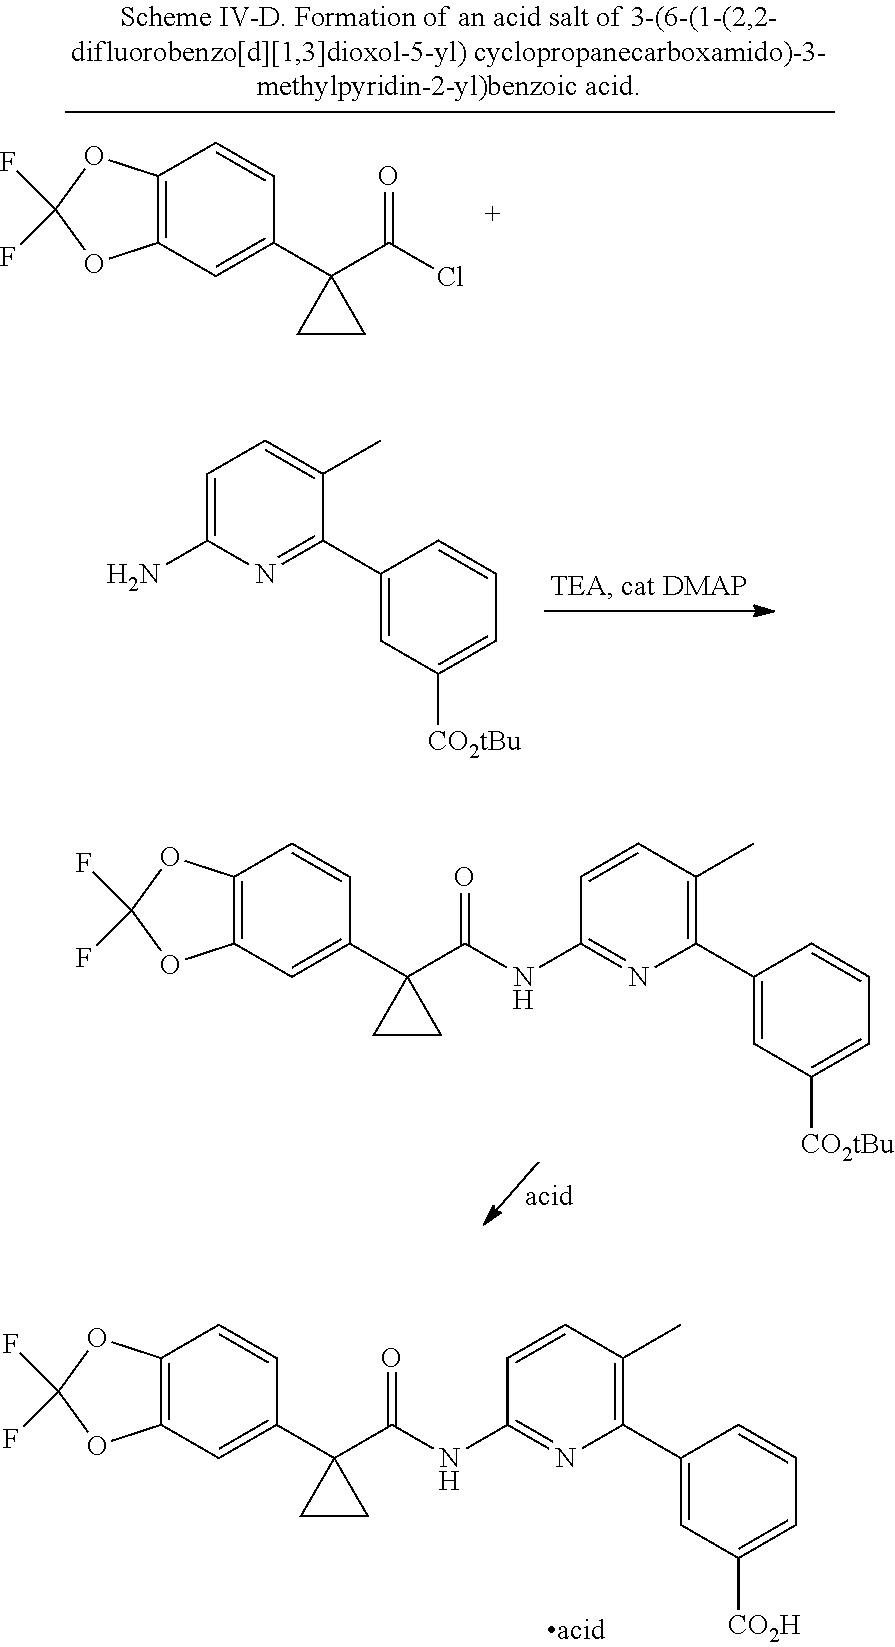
C1=C(N)N=C(C2=CC([CO2tBu])=CC=C2)C(C)=C1.C12=C(C=C(C3(C(=O)NC4=NC(C5=CC([CO2tBu])=CC=C5)=C(C)C=C4)CC3)C=C1)OC(F)(F)O2.C12=C(C=C(C3(C(=O)NC4=NC(C5=CC([CO2H])=CC=C5)=C(C)C=C4)CC3)C=C1)OC(F)(F)O2.C12=C(C=C(C3(C(=O)Cl)CC3)C=C1)OC(F)(F)O2
